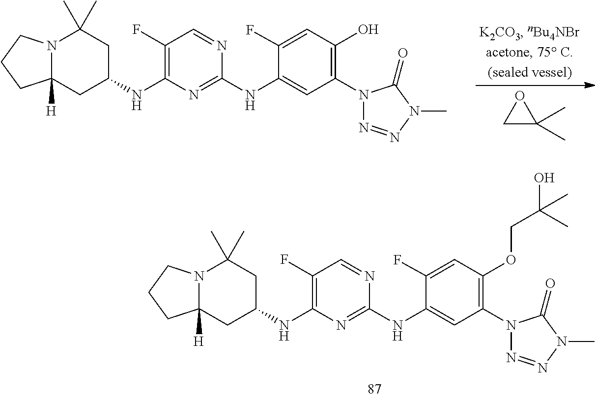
C1(N2N=NN(C)C2=O)=C(OCC(O)(C)C)C=C(F)C(NC2=NC(NC3CC4([H])N(C(C)(C)C3)CCC4)=C(F)C=N2)=C1.C1(N2N=NN(C)C2=O)=C(O)C=C(F)C(NC2=NC(NC3CC4([H])N(C(C)(C)C3)CCC4)=C(F)C=N2)=C1.C1C(C)(C)O1
